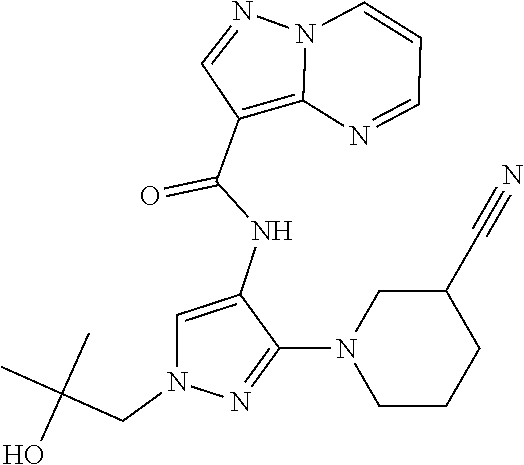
N12C(=C(C(NC3=CN(CC(C)(C)O)N=C3N3CCCC(C#N)C3)=O)C=N1)N=CC=C2
